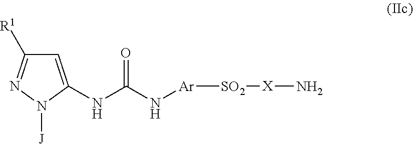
C1=C(NC(N[Ar][SO2][X]N)=O)N([J])N=C1[R1]
